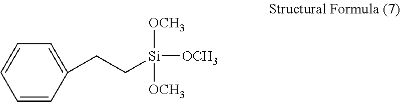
C1=CC(CC[Si]([OCH3])([OCH3])[OCH3])=CC=C1
